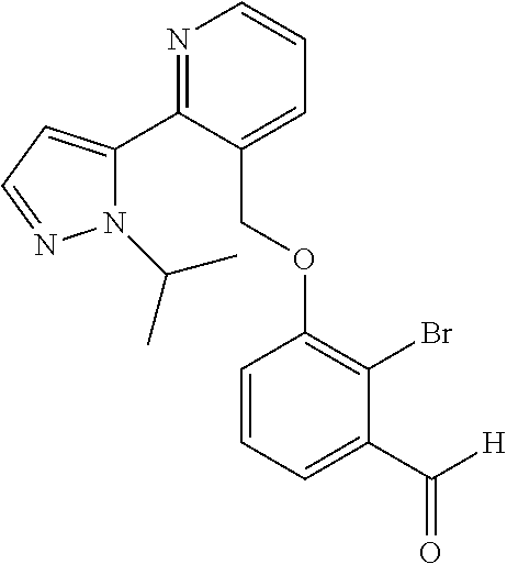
N1=C(C2=CC=NN2C(C)C)C(COC2=C(Br)C(C([H])=O)=CC=C2)=CC=C1
